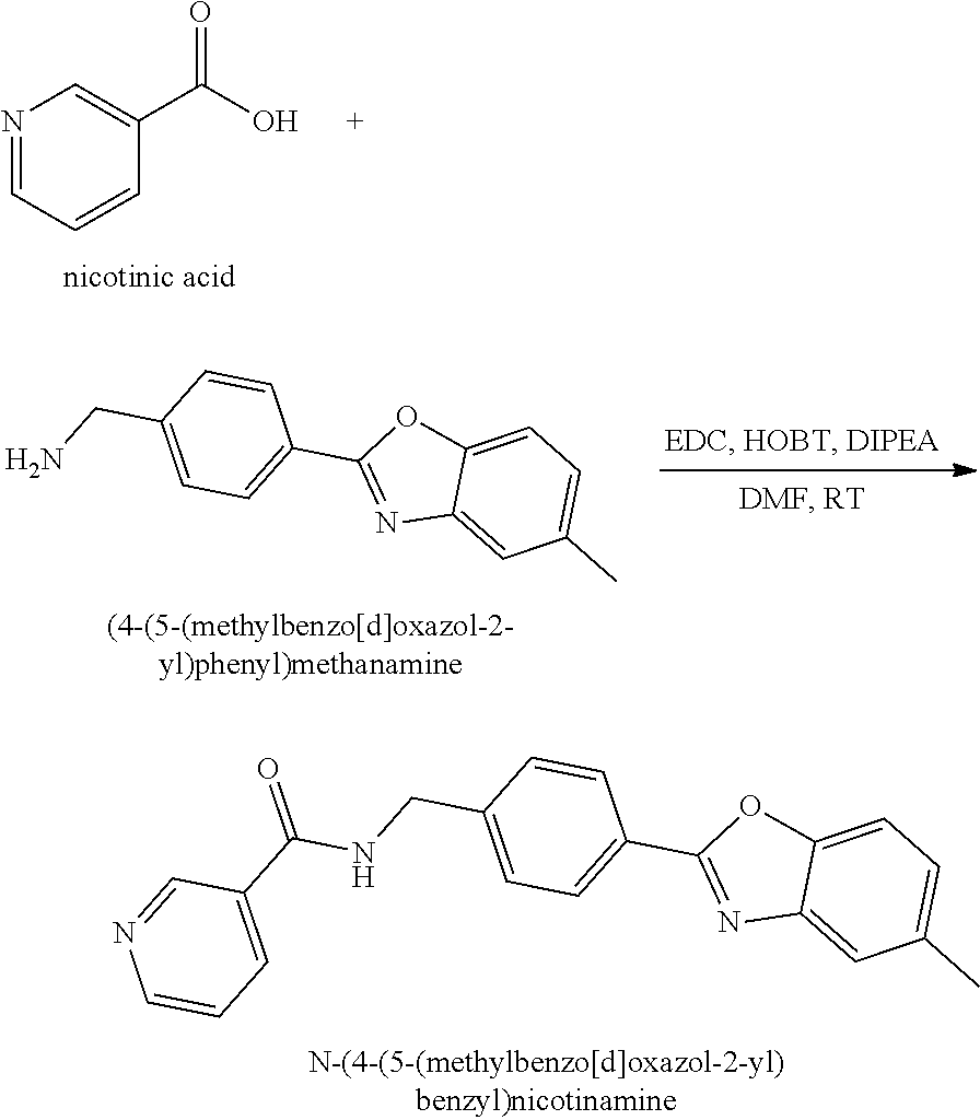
C1=CC=NC=C1C(O)=O.C1=CC(CN)=CC=C1C1=NC2=CC(C)=CC=C2O1.C1=CC(CNC(C2=CC=CN=C2)=O)=CC=C1C1=NC2=CC(C)=CC=C2O1
